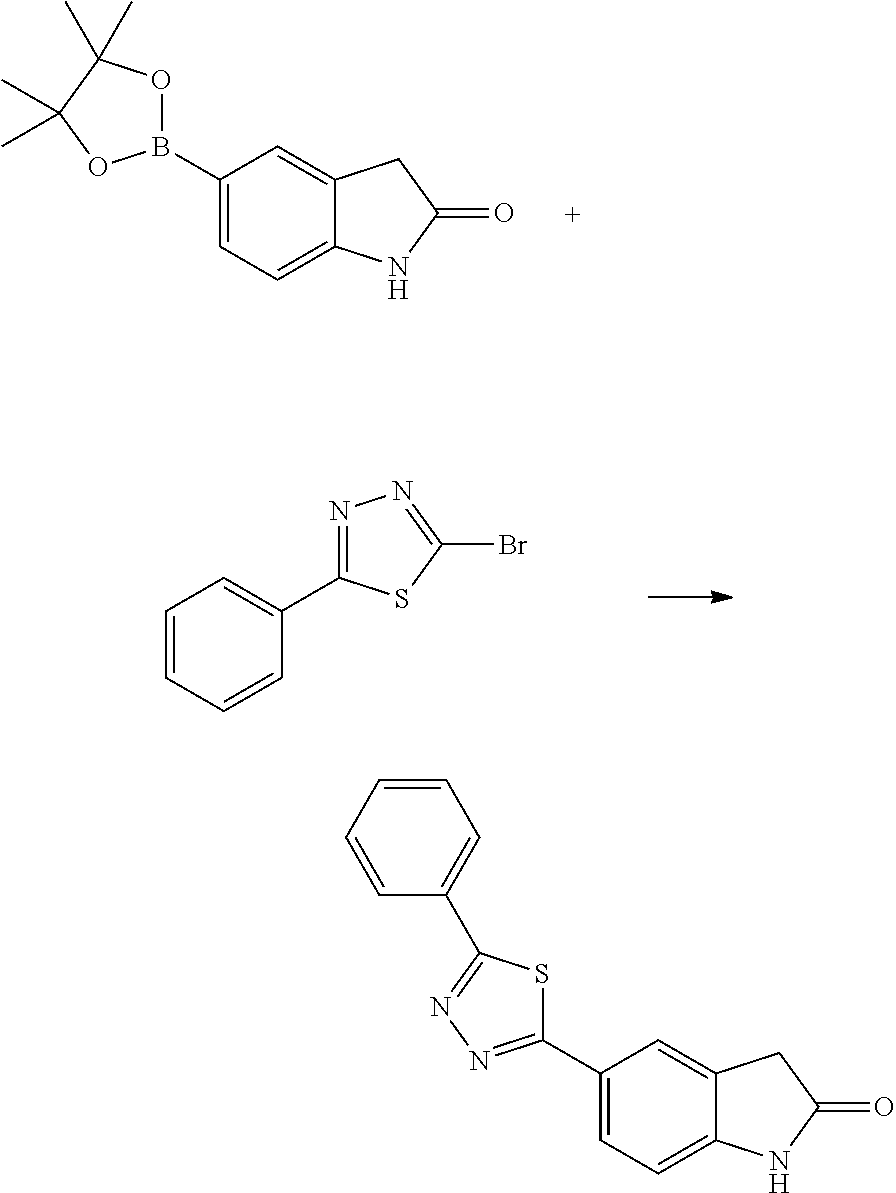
C12=CC(C3=NN=C(C4=CC=CC=C4)S3)=CC=C1NC(=O)C2.C12=CC(B3OC(C)(C)C(C)(C)O3)=CC=C1NC(=O)C2.N1=C(C2=CC=CC=C2)SC(Br)=N1
